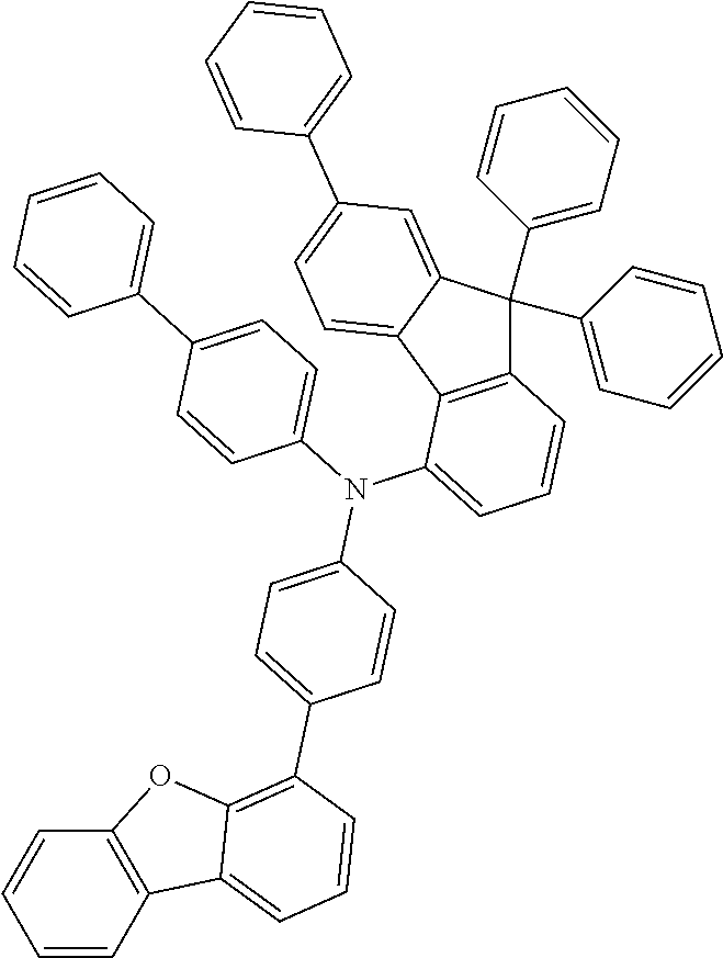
C1(C2=CC=C3C(=C2)C(C2=CC=CC=C2)(C2=CC=CC=C2)C2=C3C(N(C3=CC=C(C4=C5C(=CC=C4)C4=C(C=CC=C4)O5)C=C3)C3=CC=C(C4=CC=CC=C4)C=C3)=CC=C2)=CC=CC=C1
